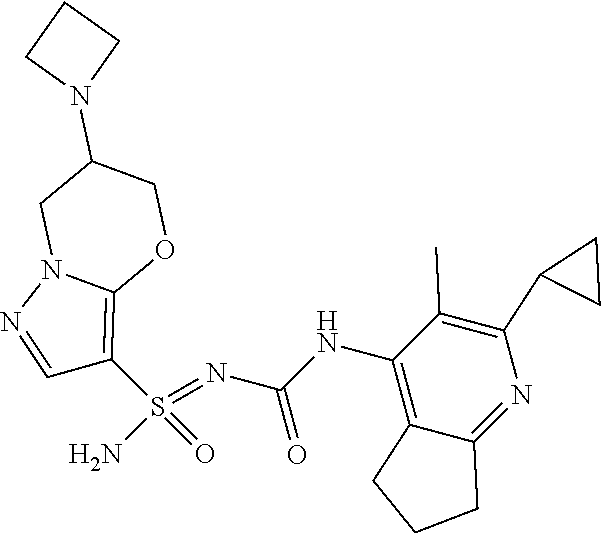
C(NC1=C2C(=NC(C3CC3)=C1C)CCC2)(N=S(N)(=O)C1=C2N(N=C1)CC(N1CCC1)CO2)=O
